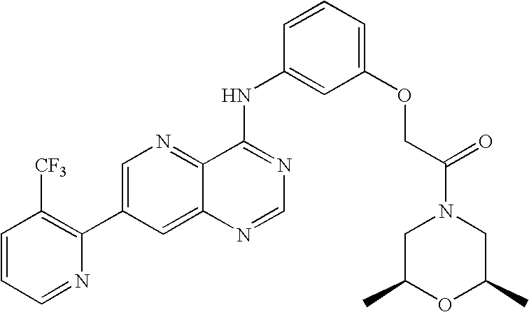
C1=CC=NC(C2=CN=C3C(=C2)N=CN=C3NC2=CC(OCC(N3CC(C)OC(C)C3)=O)=CC=C2)=C1[CF3]
